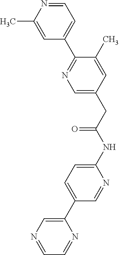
C1=NC(C)=CC(C2=NC=C(CC(NC3=CC=C(C4=CN=CC=N4)C=N3)=O)C=C2C)=C1
